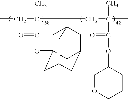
CCC(CC(C(=O)OC1COCCC1)(C)C)(C)C(OC12CC3CC(CC(C1)C3)C2)=O
